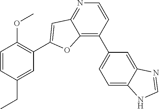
C1=CC(CC)=CC(C2=CC3=NC=CC(C4=CC=C5C(=C4)N=CN5)=C3O2)=C1OC
